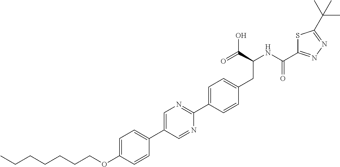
C(OC1=CC=C(C2=CN=C(C3=CC=C(CC(C(O)=O)NC(=O)C4=NN=C(C(C)(C)C)S4)C=C3)N=C2)C=C1)CCCCCC
